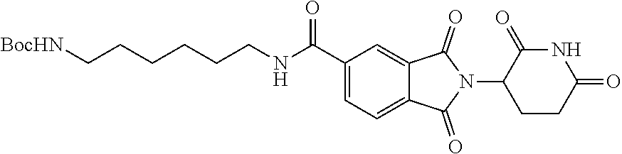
C1=C2C(=CC=C1C(NCCCCCC[BocHN])=O)C(=O)N(C1CCC(=O)NC1=O)C2=O
